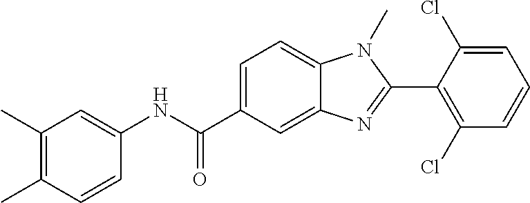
C1(C)=C(C)C=CC(NC(=O)C2=CC=C3C(=C2)N=C(C2=C(Cl)C=CC=C2Cl)N3C)=C1
